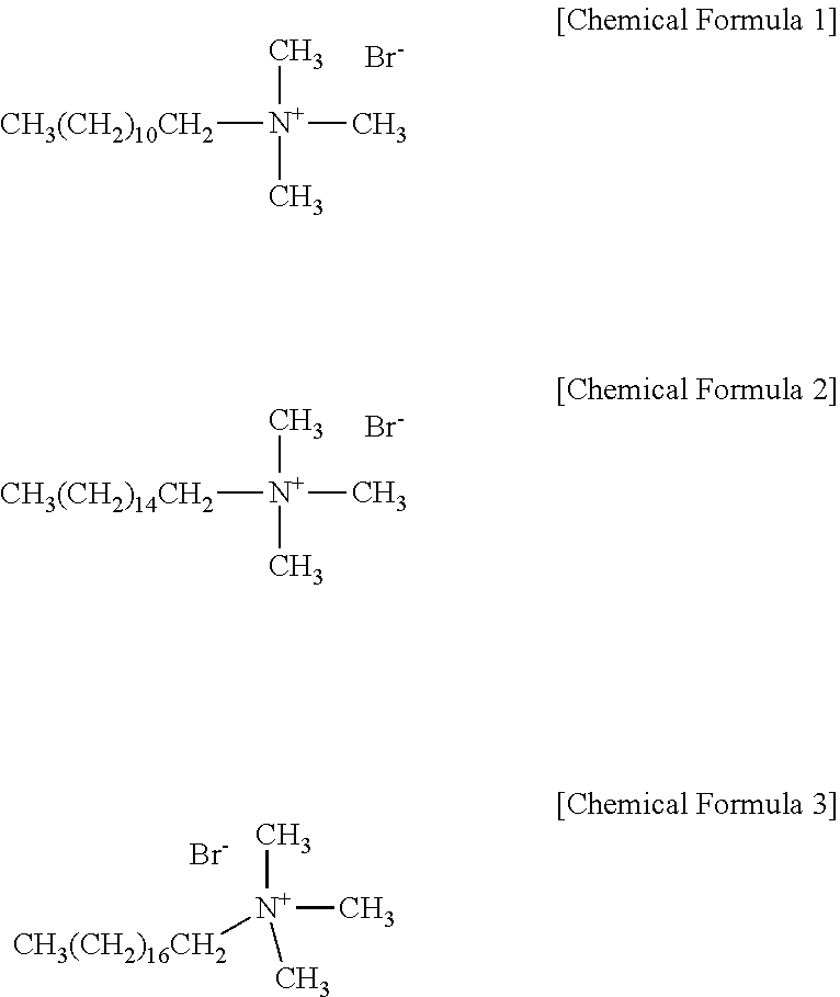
[CH3(CH2)10CH2][N+](C)(C)C.[Br-].[CH3(CH2)14CH2][N+](C)(C)C.[Br-].[CH3(CH2)16CH2][N+](C)(C)C.[Br-]
